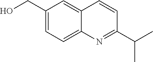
C1(CO)=CC=C2C(=C1)C=CC(C(C)C)=N2
